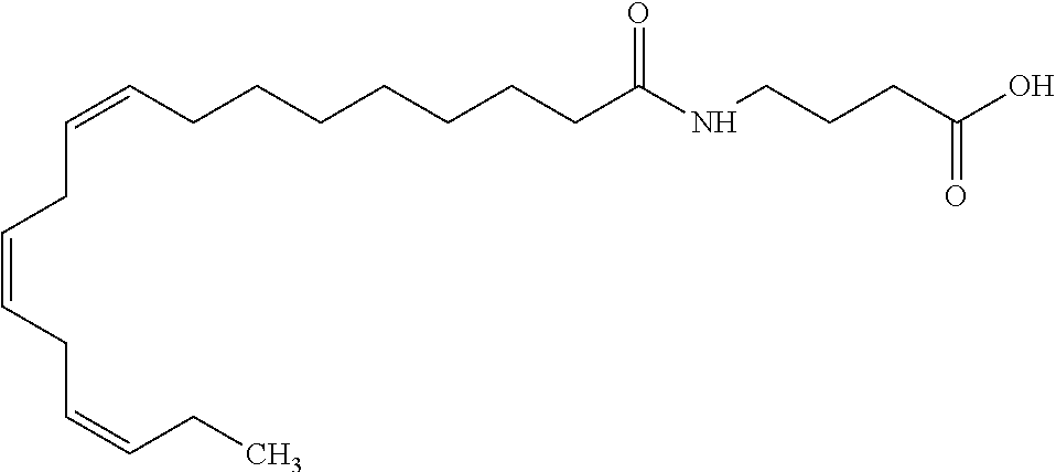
C(=CCCCCCCCC(NCCCC(O)=O)=O)CC=CCC=CCC
